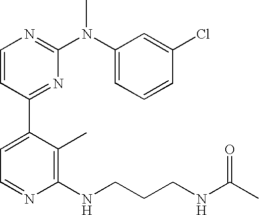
C1=CC(C2=CC=NC(NCCCNC(C)=O)=C2C)=NC(N(C2=CC=CC(Cl)=C2)C)=N1
